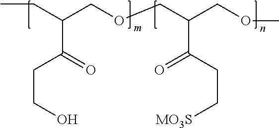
C(C(CCO)=O)(COCC(COC)C(=O)CC[MO3S])CC
